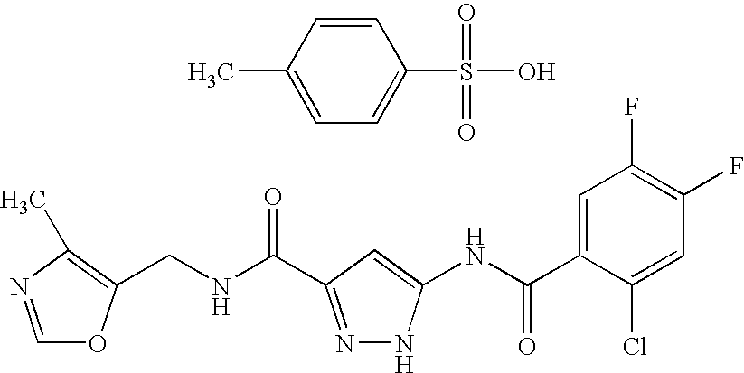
C(NC(=O)C1=NNC(NC(C2=CC(F)=C(F)C=C2Cl)=O)=C1)C1=C(C)N=CO1.C1=CC(C)=CC=C1S(=O)(=O)O
